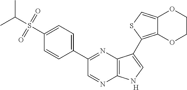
[H].C1(C2=NC3=C(N=C2)NC=C3C2=C3C(=CS2)OCCO3)=CC=C(S(C(C)C)(=O)=O)C=C1
